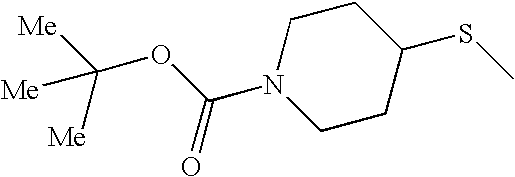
N1(C(OC([Me])([Me])[Me])=O)CCC(SC)CC1
